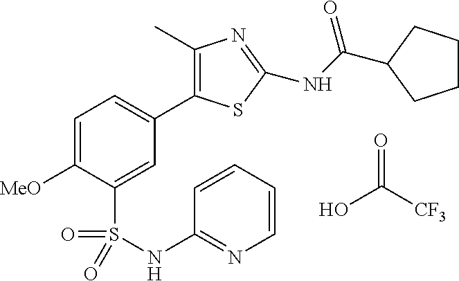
C1=C([MeO])C(S(=O)(=O)NC2=NC=CC=C2)=CC(C2=C(C)N=C(NC(=O)C3CCCC3)S2)=C1.OC([CF3])=O
